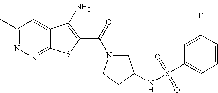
C1(C)=NN=C2C(=C1C)C(N)=C(C(=O)N1CC(NS(=O)(=O)C3=CC=CC(F)=C3)CC1)S2
